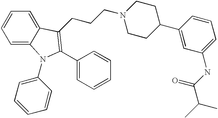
C1=C2C(=CC=C1)C(CCCN1CCC(C3=CC(NC(C(C)C)=O)=CC=C3)CC1)=C(C1=CC=CC=C1)N2C1=CC=CC=C1
